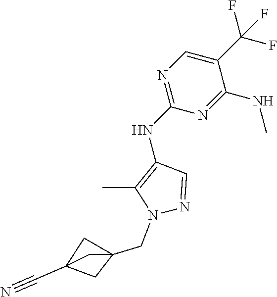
N1=C(NC2=C(C)N(CC34CC(C#N)(C3)C4)N=C2)N=C(NC)C(C(F)(F)F)=C1
